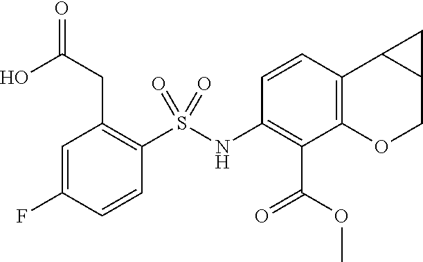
OC(CC1=C(S(NC2=C(C(=O)OC)C3=C(C=C2)C2C(CO3)C2)(=O)=O)C=CC(F)=C1)=O
